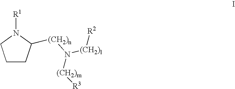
C1CC([(CH2)n]N([(CH2)l][R2])[(CH2)m][R3])N([R1])C1
